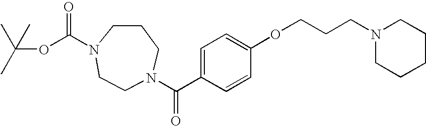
C(OC(=O)N1CCCN(C(C2=CC=C(OCCCN3CCCCC3)C=C2)=O)CC1)(C)(C)C
